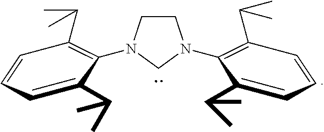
C1CN(C2=C(C(C)C)C=CC=C2C(C)C)CN1C1=C(C(C)C)C=CC=C1C(C)C
